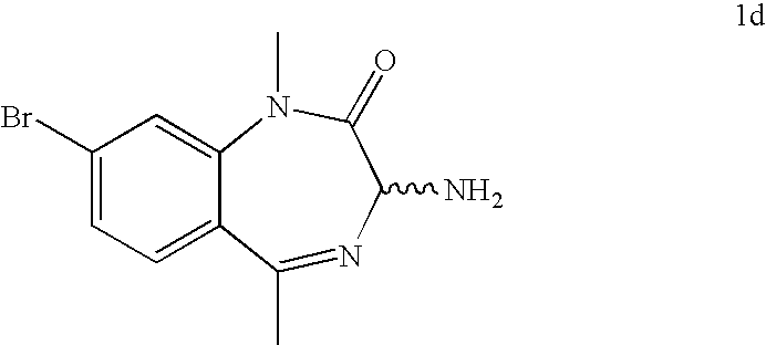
C1(Br)=CC=C2C(=C1)N(C)C(=O)C(N)N=C2C
